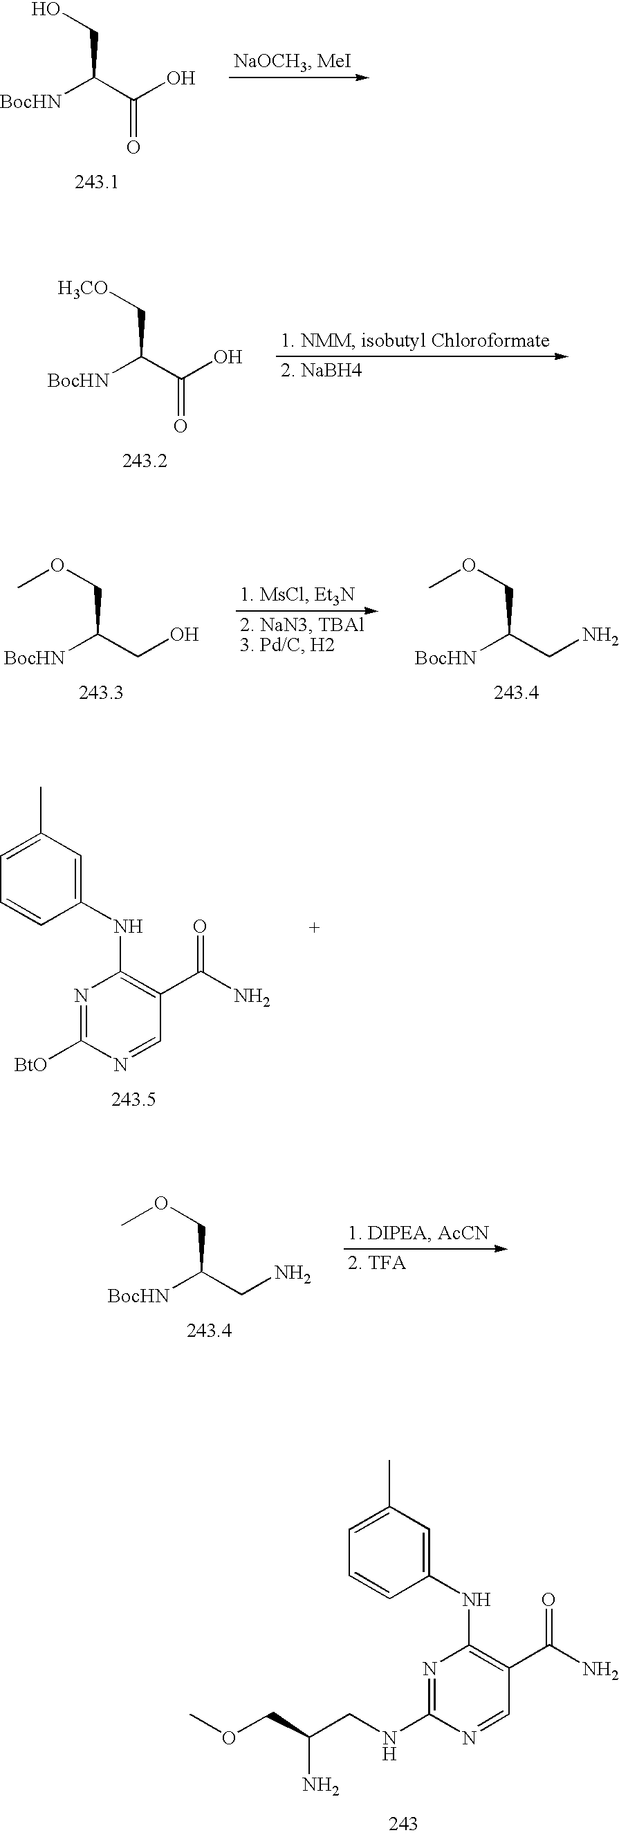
C(C(C(O)=O)[BocHN])O.C(C(C(O)=O)[BocHN])[H3CO].C(C(CN)[BocHN])OC.C(C(CO)[BocHN])OC.C1=C(C)C=C(NC2=C(C(N)=O)C=NC([BtO])=N2)C=C1.C(C(CN)[BocHN])OC.C1=C(C)C=C(NC2=C(C(N)=O)C=NC(NCC(COC)N)=N2)C=C1
